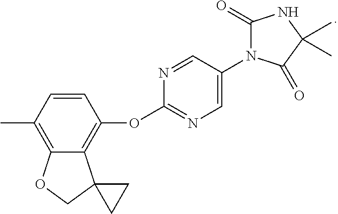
CC1=C2C(=C(OC3=NC=C(N4C(=O)NC(C)(C)C4=O)C=N3)C=C1)C1(CO2)CC1
